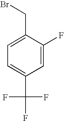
C1=C(CBr)C(F)=CC(C(F)(F)F)=C1
